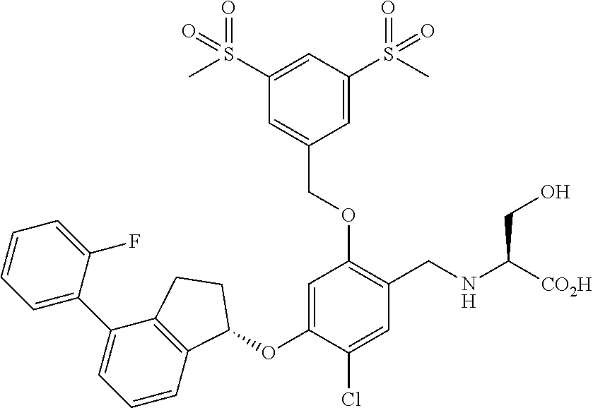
C1(C2=CC=CC=C2F)=CC=CC2=C1CCC2OC1=CC(OCC2=CC(S(C)(=O)=O)=CC(S(C)(=O)=O)=C2)=C(CNC([CO2H])CO)C=C1Cl
